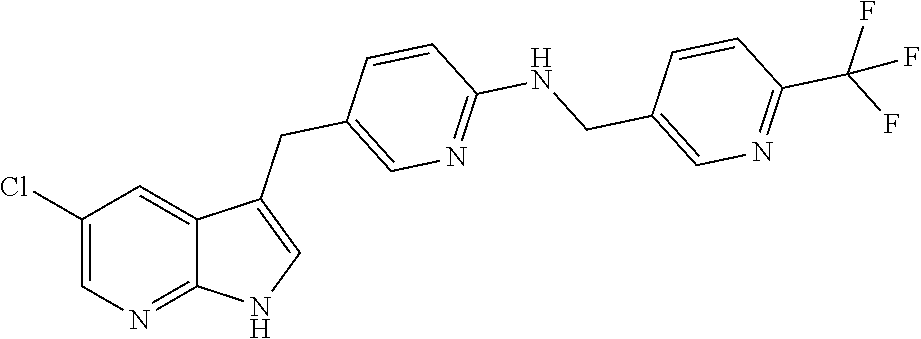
C1(Cl)=CN=C2C(=C1)C(CC1=CN=C(NCC3=CN=C(C(F)(F)F)C=C3)C=C1)=CN2
